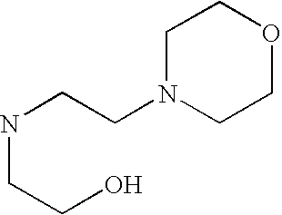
C1N(CCNCCO)CCOC1
